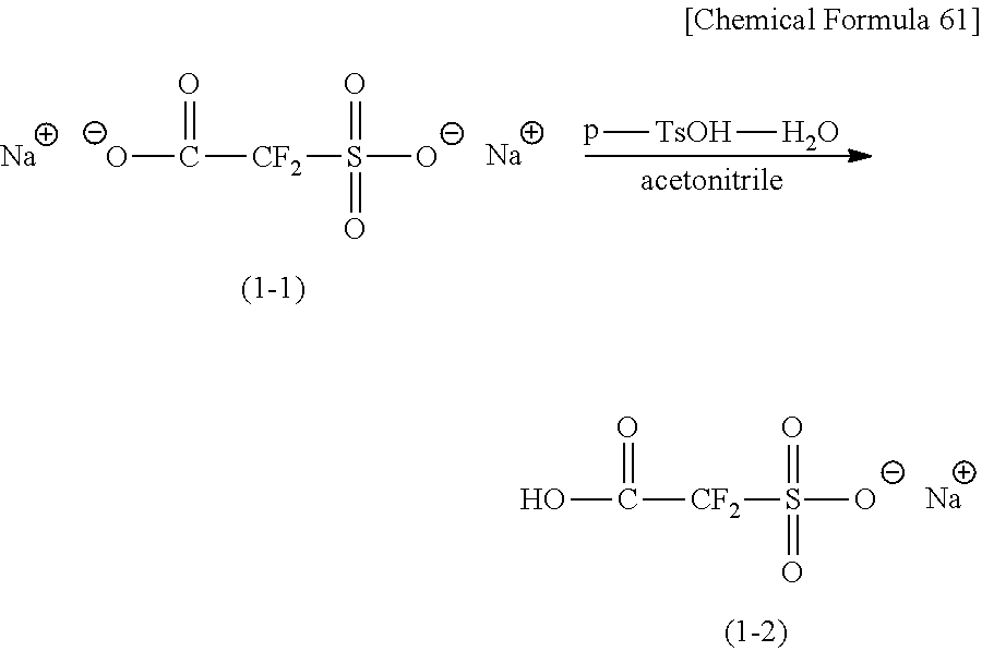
OC(=O)[CF2]S(=O)(=O)[O-].[Na].p[TsOH]O.[O-]C(=O)[CF2]S(=O)(=O)[O-].[Na].[Na]
